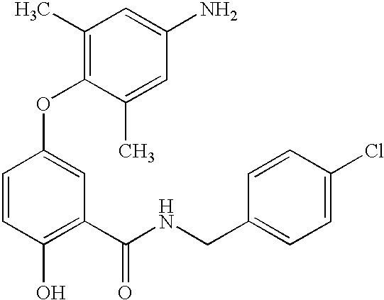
C1(O)=C(C(NCC2=CC=C(Cl)C=C2)=O)C=C(OC2=C(C)C=C(N)C=C2C)C=C1
